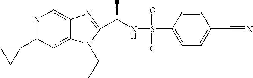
N1=C(C2CC2)C=C2C(=C1)N=C(C(NS(=O)(=O)C1=CC=C(C#N)C=C1)C)N2CC
